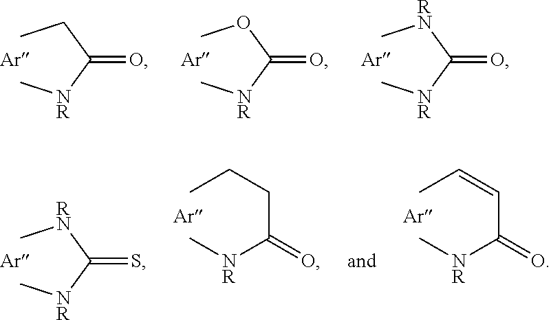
CCC([NR]C)=O.[Ar].COC([NR]C)=O.[Ar].C[RN]C([NR]C)=O.[Ar].C[RN]C([NR]C)=S.[Ar].CCCC([NR]C)=O.[Ar].CC=CC([NR]C)=O.[Ar]
